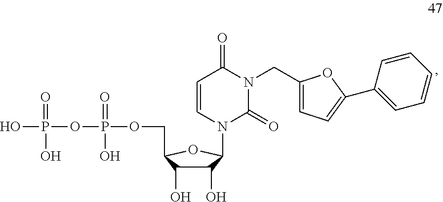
C1=CN(C2C(O)C(O)C(COP(=O)(O)OP(O)(=O)O)O2)C(=O)N(CC2=CC=C(C3=CC=CC=C3)O2)C1=O
